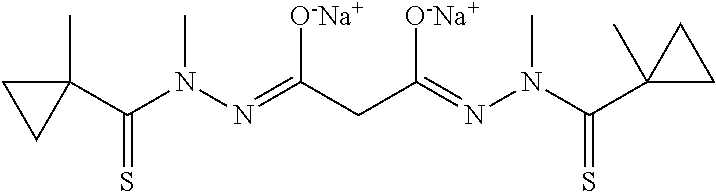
C1(C)(C(N(N=C(CC(=NN(C(C2(C)CC2)=S)C)[O-Na+])[O-Na+])C)=S)CC1
